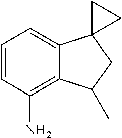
C1=CC(N)=C2C(=C1)C1(CC2C)CC1
